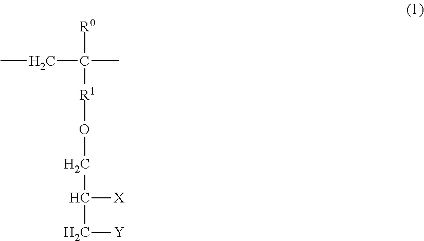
CCC(C)([R0])[R1]OCC([X])C[Y]
